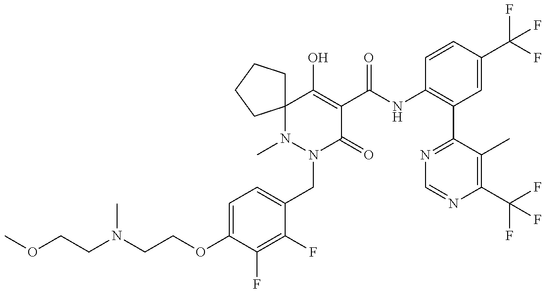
C1(OCCN(CCOC)C)=CC=C(CN2C(=O)C(C(=O)NC3=C(C4=NC=NC(C(F)(F)F)=C4C)C=C(C(F)(F)F)C=C3)=C(O)C3(N2C)CCCC3)C(F)=C1F
